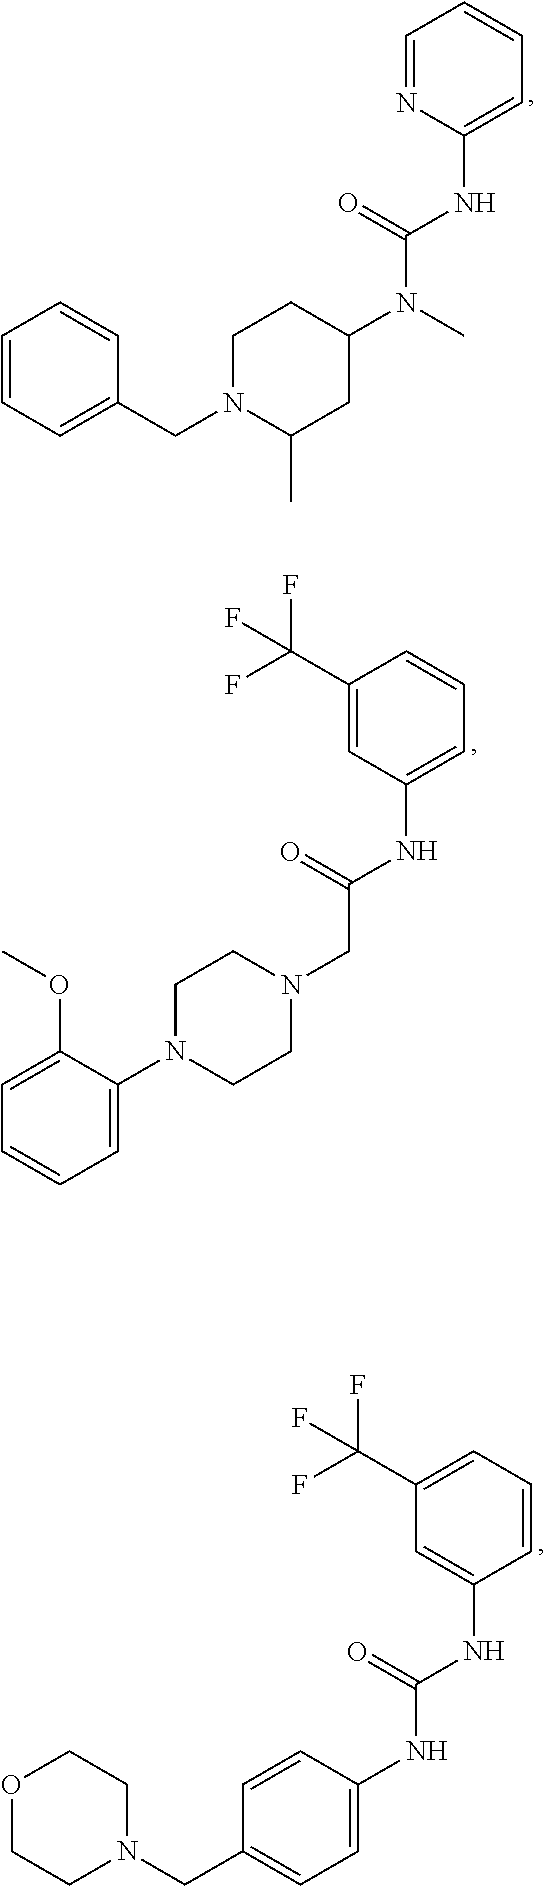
C1(NC(N(C2CCN(CC3=CC=CC=C3)C(C)C2)C)=O)=CC=CC=N1.C1(NC(CN2CCN(C3=CC=CC=C3OC)CC2)=O)=CC=CC(C(F)(F)F)=C1.C1(NC(NC2=CC=C(CN3CCOCC3)C=C2)=O)=CC(C(F)(F)F)=CC=C1
